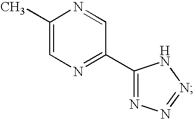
C1(C)=CN=C(C2=NN=NN2)C=N1
